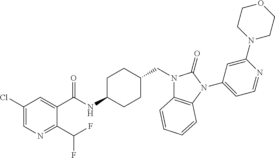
C1(Cl)=CN=C(C(F)F)C(C(NC2CCC(CN3C4=C(N(C5=CC=NC(N6CCOCC6)=C5)C3=O)C=CC=C4)CC2)=O)=C1
